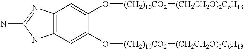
C12=C(C=C(O[(CH2)10CO2][(CH2CH2O)2C6H13])C(O[(CH2)10CO2][(CH2CH2O)2C6H13])=C1)NC(N)=N2
